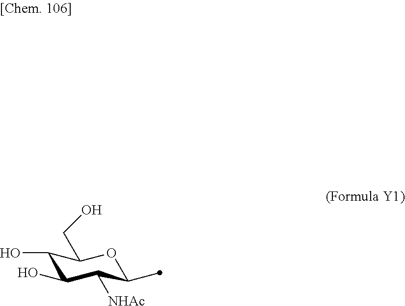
C1(O)C(O)C([NHAc])C(C)OC1CO
